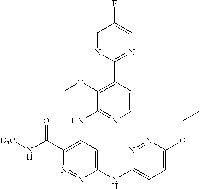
C1(C2=C(OC)C(NC3=C(C(N[D3C])=O)N=NC(NC4=CC=C(OCC)N=N4)=C3)=NC=C2)=NC=C(F)C=N1
